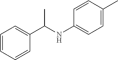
C1(C(NC2=CC=C(C)C=C2)C)=CC=CC=C1
